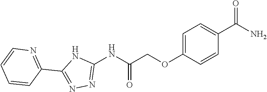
C1=C(OCC(=O)NC2=NN=C(C3=NC=CC=C3)N2)C=CC(C(N)=O)=C1
